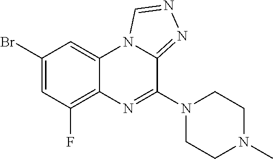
C1(Br)=CC(F)=C2C(=C1)N1C(=NN=C1)C(N1CCN(C)CC1)=N2
